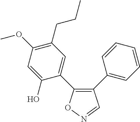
C1(C2=CC=CC=C2)=C(C2=CC(CCC)=C(OC)C=C2O)ON=C1
